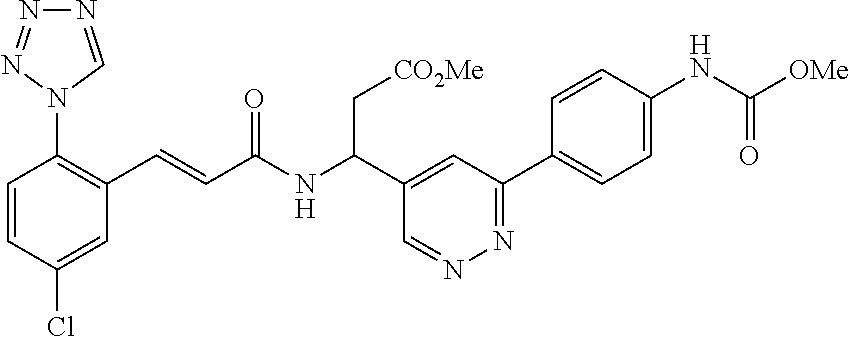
C1=CC(Cl)=CC(C=CC(NC(C2=CC(C3=CC=C(NC([OMe])=O)C=C3)=NN=C2)C[CO2Me])=O)=C1N1N=NN=C1
